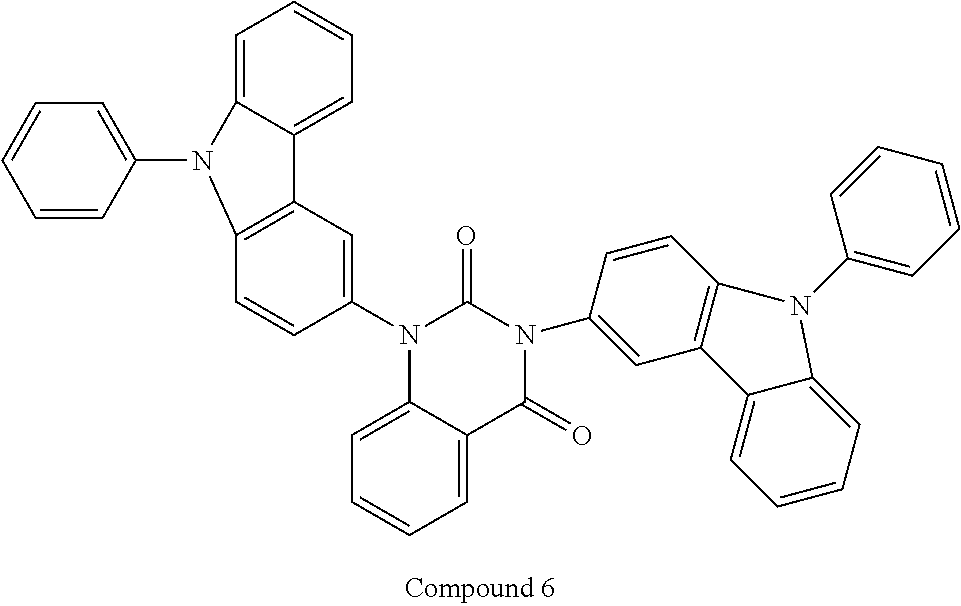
C1=C2C(=CC=C1)C(=O)N(C1=CC3=C(C=C1)N(C1=CC=CC=C1)C1=CC=CC=C31)C(=O)N2C1=CC2=C(C=C1)N(C1=CC=CC=C1)C1=CC=CC=C21
